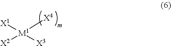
[X1][M1]([X4])([X2])[X3]
